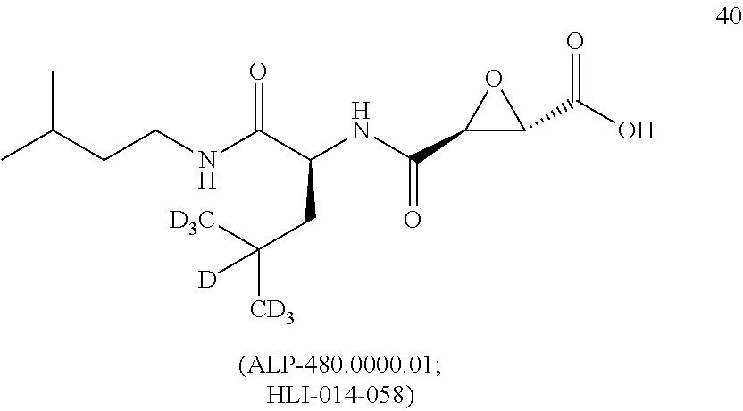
CC(CCNC(C(NC(C1C(C(O)=O)O1)=O)CC([CD3])([D3C])[D])=O)C
